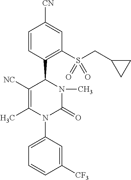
C1=CC(C2C([NC])=C(C)N(C3=CC=CC([CF3])=C3)C(=O)N2C)=C(S(CC2CC2)(=O)=O)C=C1[CN]
